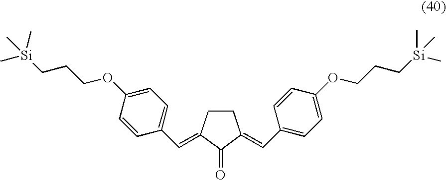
C1CC(=CC2=CC=C(OCCC[Si](C)(C)C)C=C2)C(=O)C1=CC1=CC=C(OCCC[Si](C)(C)C)C=C1
